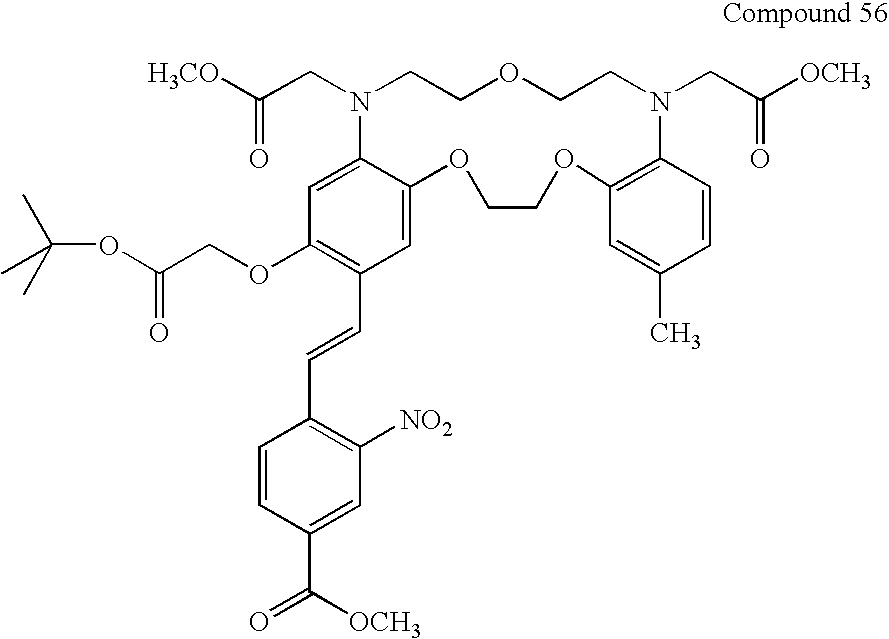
C1=C2C(=CC(OCC(OC(C)(C)C)=O)=C1C=CC1=C([NO2])C=C(C([OCH3])=O)C=C1)N(CC([H3CO])=O)CCOCCN(CC([OCH3])=O)C1=C(OCCO2)C=C(C)C=C1
